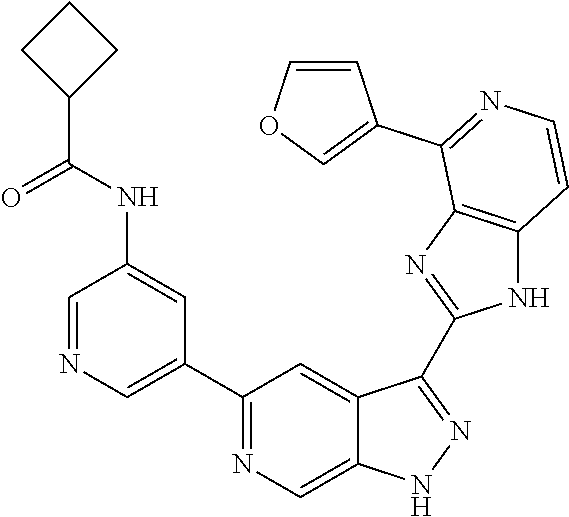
C1=NC=C(C2=NC=C3C(=C2)C(C2=NC4=C(N2)C=CN=C4C2=COC=C2)=NN3)C=C1NC(=O)C1CCC1
